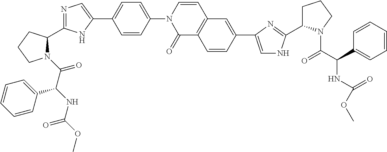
N1(C(C(NC(OC)=O)C2=CC=CC=C2)=O)C(C2=NC=C(C3=CC=C(N4C(=O)C5=C(C=C4)C=C(C4=CNC(C6CCCN6C(C(C6=CC=CC=C6)NC(OC)=O)=O)=N4)C=C5)C=C3)N2)CCC1
